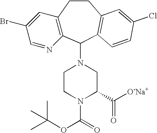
C12=C(C(N3CCN(C(=O)OC(C)(C)C)C(C([O-Na+])=O)C3)C3=C(CC1)C=C(Cl)C=C3)N=CC(Br)=C2
